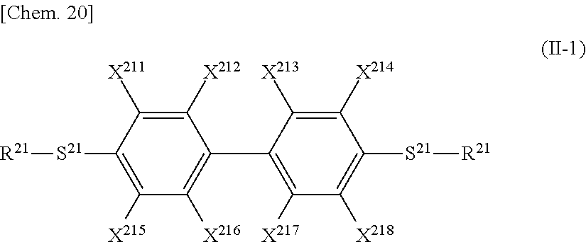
C1([S21][R21])=C([X215])C([X216])=C(C2=C([X217])C([X218])=C([S21][R21])C([X214])=C2[X213])C([X212])=C1[X211]
